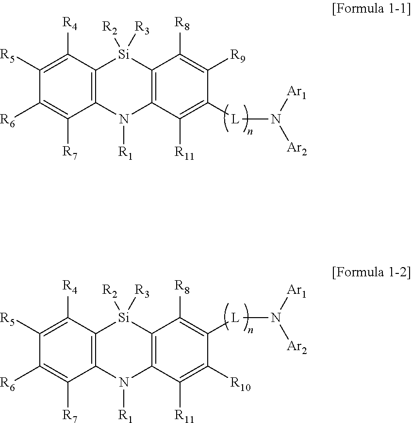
C12=C(N([R1])C3=C([Si]1([R3])[R2])C([R8])=C([R9])C([L]N([Ar2])[Ar1])=C3[R11])C([R7])=C([R6])C([R5])=C2[R4].C12=C(N([R1])C3=C([Si]1([R3])[R2])C([R8])=C([L]N([Ar2])[Ar1])C([R10])=C3[R11])C([R7])=C([R6])C([R5])=C2[R4]
